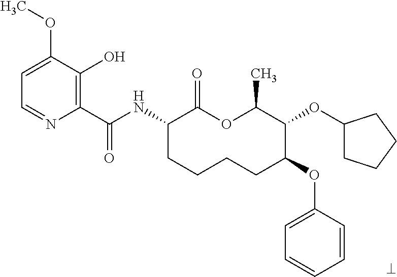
C1(C(NC2CCCCC(OC3=CC=CC=C3)C(OC3CCCC3)C(C)OC2=O)=O)=C(O)C(OC)=CC=N1
